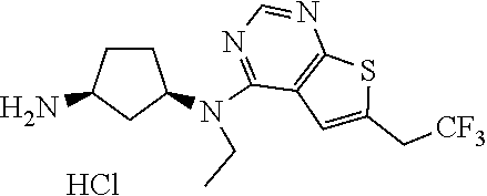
N(C1=NC=NC2=C1C=C(C[CF3])S2)(C1CCC(N)C1)CC.Cl
